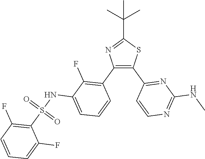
C1(C(C)(C)C)=NC(C2=C(F)C(NS(C3=C(F)C=CC=C3F)(=O)=O)=CC=C2)=C(C2=NC(NC)=NC=C2)S1
